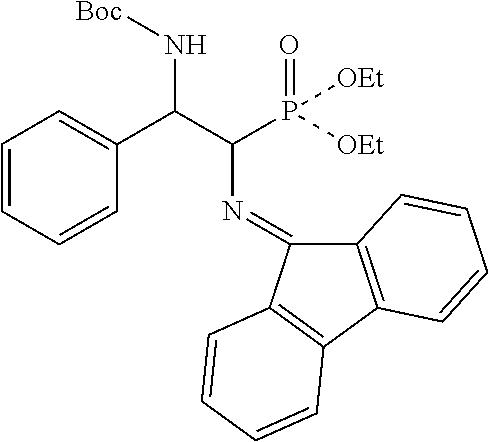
C1=CC=CC(C(C(P([OEt])(=O)[OEt])N=C2C3=C(C4=C2C=CC=C4)C=CC=C3)N[Boc])=C1
